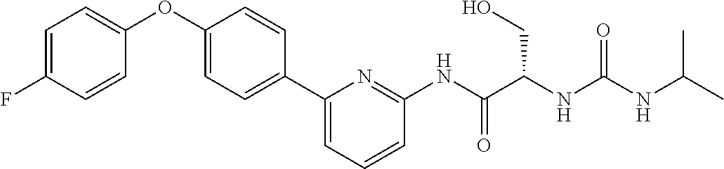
C1=C(F)C=CC(OC2=CC=C(C3=CC=CC(NC(C(NC(NC(C)C)=O)CO)=O)=N3)C=C2)=C1
